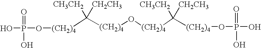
[(CH2)4](C([(CH2)4]O[(CH2)4]C([(CH2)4]OP(O)(=O)O)([CH3CH2])[CH2CH3])([CH3CH2])[CH2CH3])OP(O)(=O)O
